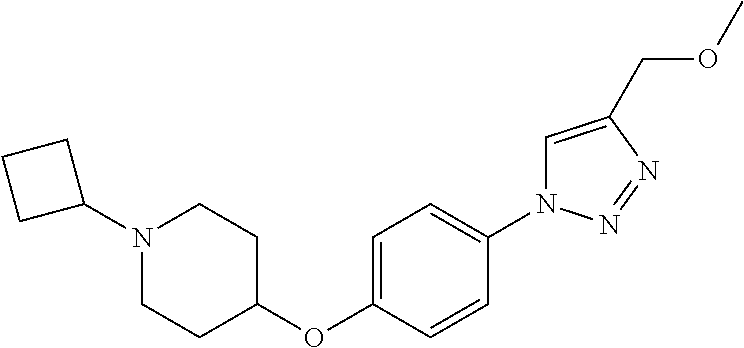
N1(C2CCC2)CCC(OC2=CC=C(N3C=C(COC)N=N3)C=C2)CC1
